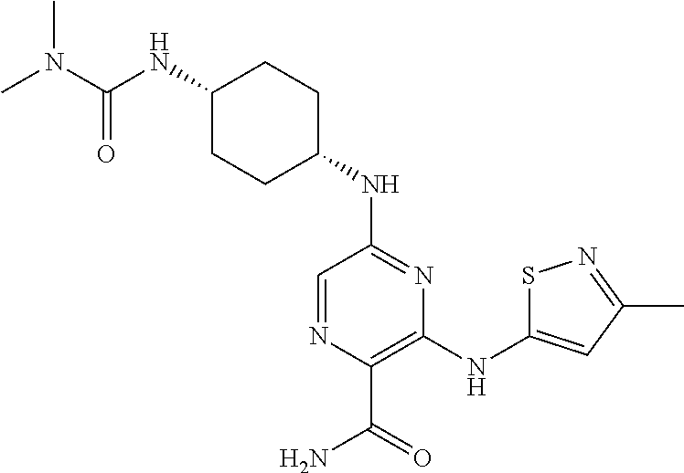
N(C1=NC(NC2=CC(C)=NS2)=C(C(N)=O)N=C1)C1CCC(NC(N(C)C)=O)CC1
